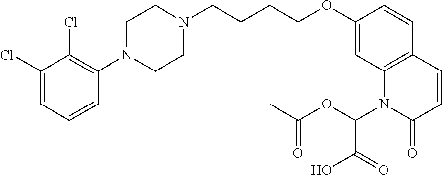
C1(Cl)=CC=CC(N2CCN(CCCCOC3=CC4=C(C=C3)C=CC(=O)N4C(OC(C)=O)C(=O)O)CC2)=C1Cl
